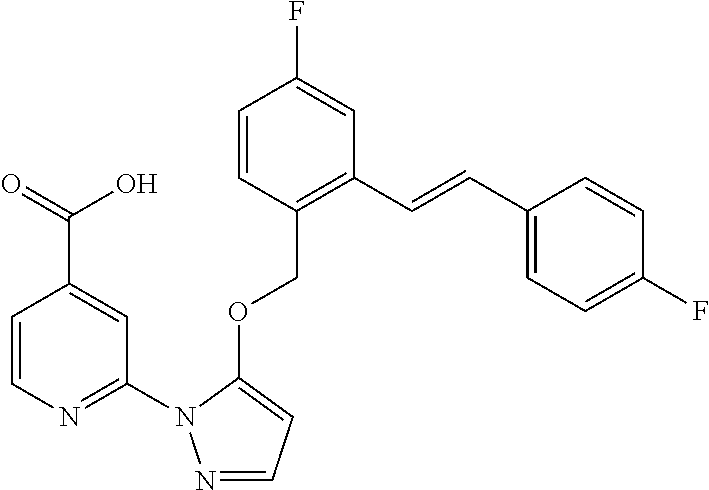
C1=CC(COC2=CC=NN2C2=NC=CC(C(=O)O)=C2)=C(C=CC2=CC=C(F)C=C2)C=C1F
